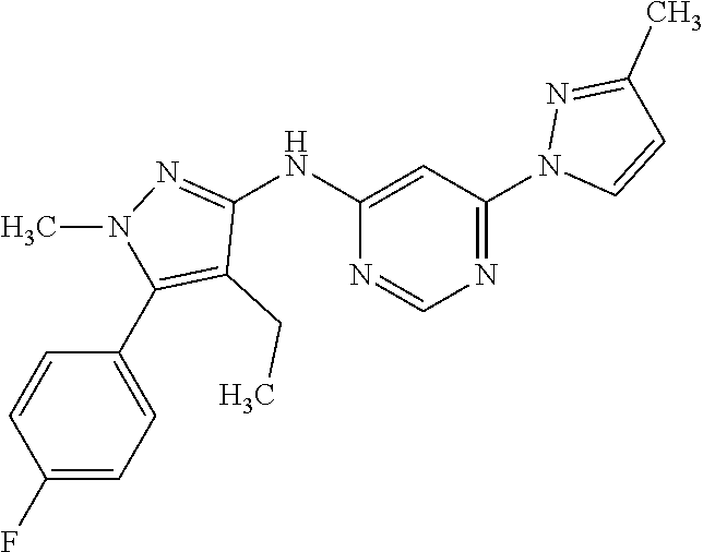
N1=C(N2C=CC(C)=N2)C=C(NC2=NN(C)C(C3=CC=C(F)C=C3)=C2CC)N=C1
